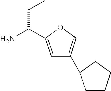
C1(C(N)CC)=CC(C2CCCC2)=CO1
